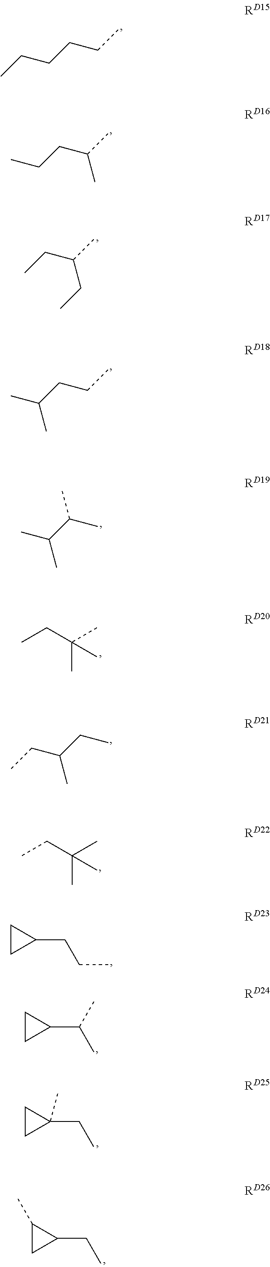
CCCCCC.CCCC(C)C.CCC(C)CC.CC(CCC)C.CC(C(C)C)C.CC(CC)(C)C.CCC(CC)C.CC(CC)(C)C.C1CC1CCC.C1CC1C(C)C.C1CC1(CC)C.C1(C)CC1CC
